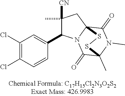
C1(Cl)=C(Cl)C=CC(C2C([CN])(C)CC34C(=O)N(C)C(C)(C(=O)N23)SS4)=C1
